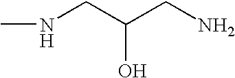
CNCC(O)CN
